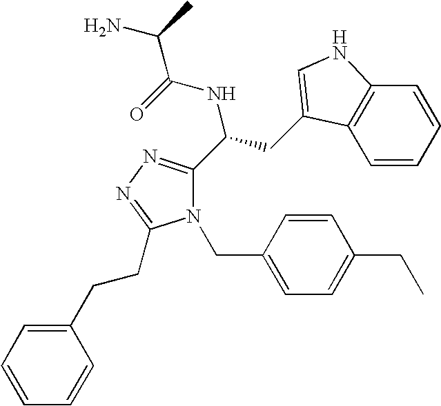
N1(CC2=CC=C(CC)C=C2)C(C(CC2=CNC3=C2C=CC=C3)NC(=O)C(C)N)=NN=C1CCC1=CC=CC=C1
